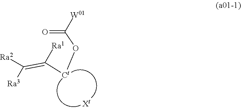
O=C([W01])O[Ct]C([Ra1])=C([Ra2])[Ra3]
